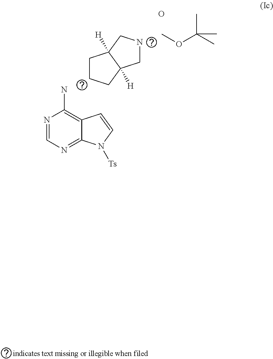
N1=CN=C2C(=C1N)C=CN2[Ts].C1CCC2([H])C1([H])CNC2.COC(C)(C)C.O
